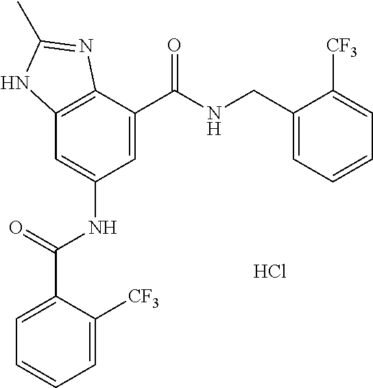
C12=C(C(C(=O)NCC3=CC=CC=C3[CF3])=CC(NC(=O)C3=CC=CC=C3[CF3])=C1)N=C(C)N2.Cl
